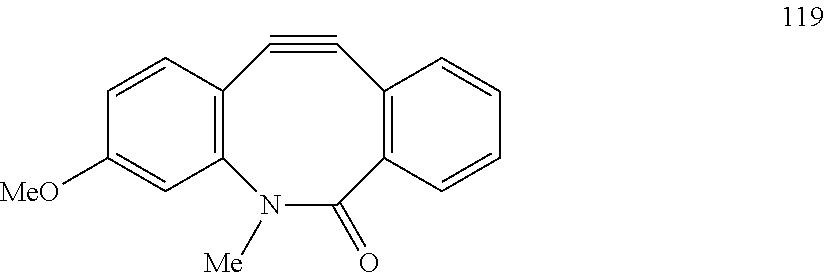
C12=C(N([Me])C(=O)C3=C(C#C1)C=CC=C3)C=C([MeO])C=C2
